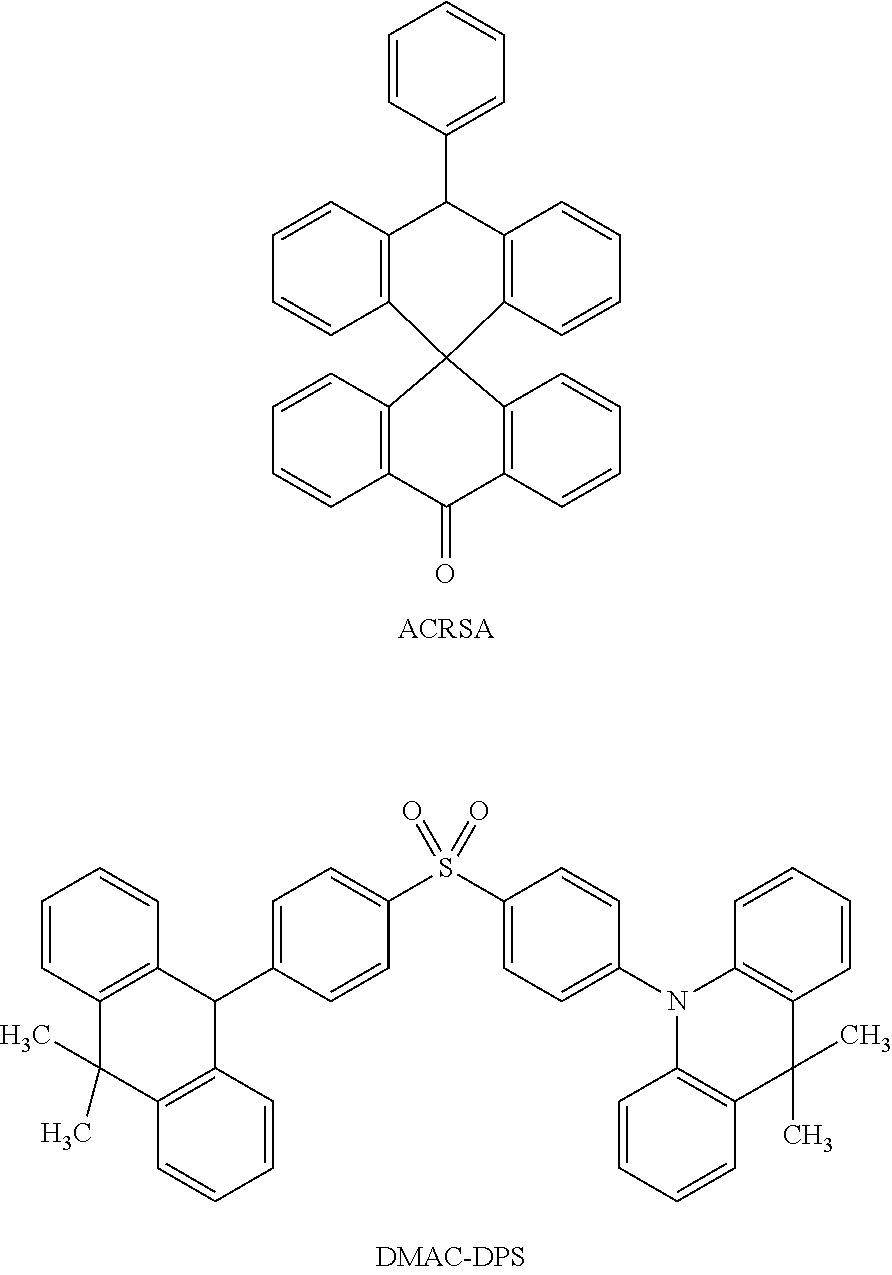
C1=CC(C2C3=C(C4(C5=C2C=CC=C5)C2=C(C(=O)C5=C4C=CC=C5)C=CC=C2)C=CC=C3)=CC=C1.C1=C(C2C3=C(C(C)(C)C4=C2C=CC=C4)C=CC=C3)C=CC(S(C2=CC=C(N3C4=C(C(C)(C)C5=C3C=CC=C5)C=CC=C4)C=C2)(=O)=O)=C1
